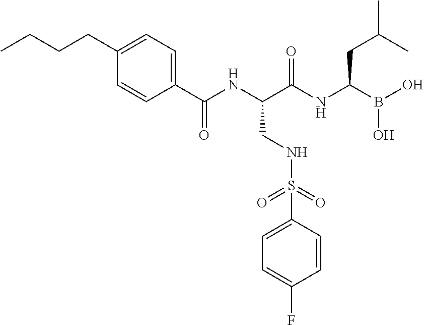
C1(C(NC(C(NC(B(O)O)CC(C)C)=O)CNS(=O)(=O)C2=CC=C(F)C=C2)=O)=CC=C(CCCC)C=C1
